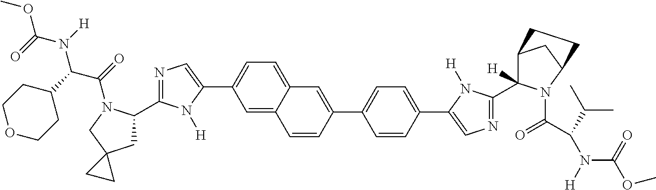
C1=C2C(=CC=C1C1=CN=C(C3CC4(CN3C(C(N(C(OC)=O)[H])C3CCOCC3)=O)CC4)N1[H])C=C(C1=CC=C(C3=CN=C(C4([H])C5CC(N4C(=O)C(C(C)C)N(C(OC)=O)[H])CC5)N3[H])C=C1)C=C2
